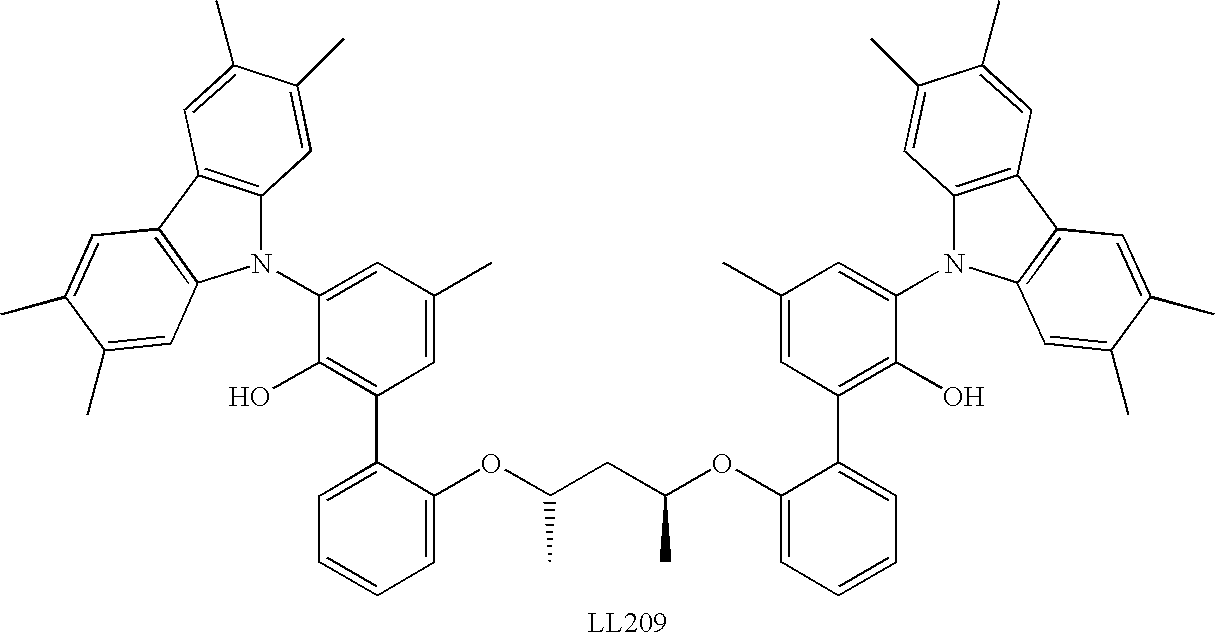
N1(C2=CC(C)=CC(C3=CC=CC=C3OC(C)CC(C)OC3=CC=CC=C3C3=C(O)C(N4C5=C(C6=C4C=C(C)C(C)=C6)C=C(C)C(C)=C5)=CC(C)=C3)=C2O)C2=C(C3=C1C=C(C)C(C)=C3)C=C(C)C(C)=C2
